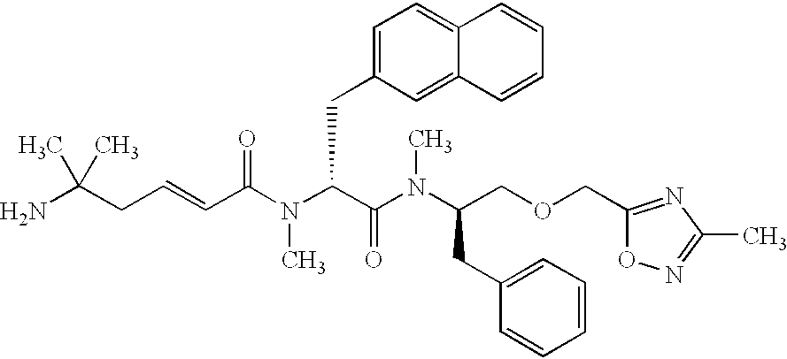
NC(CC=CC(N(C(C(N(C(COCC1=NC(C)=NO1)CC1=CC=CC=C1)C)=O)CC1=CC=C2C(=C1)C=CC=C2)C)=O)(C)C
